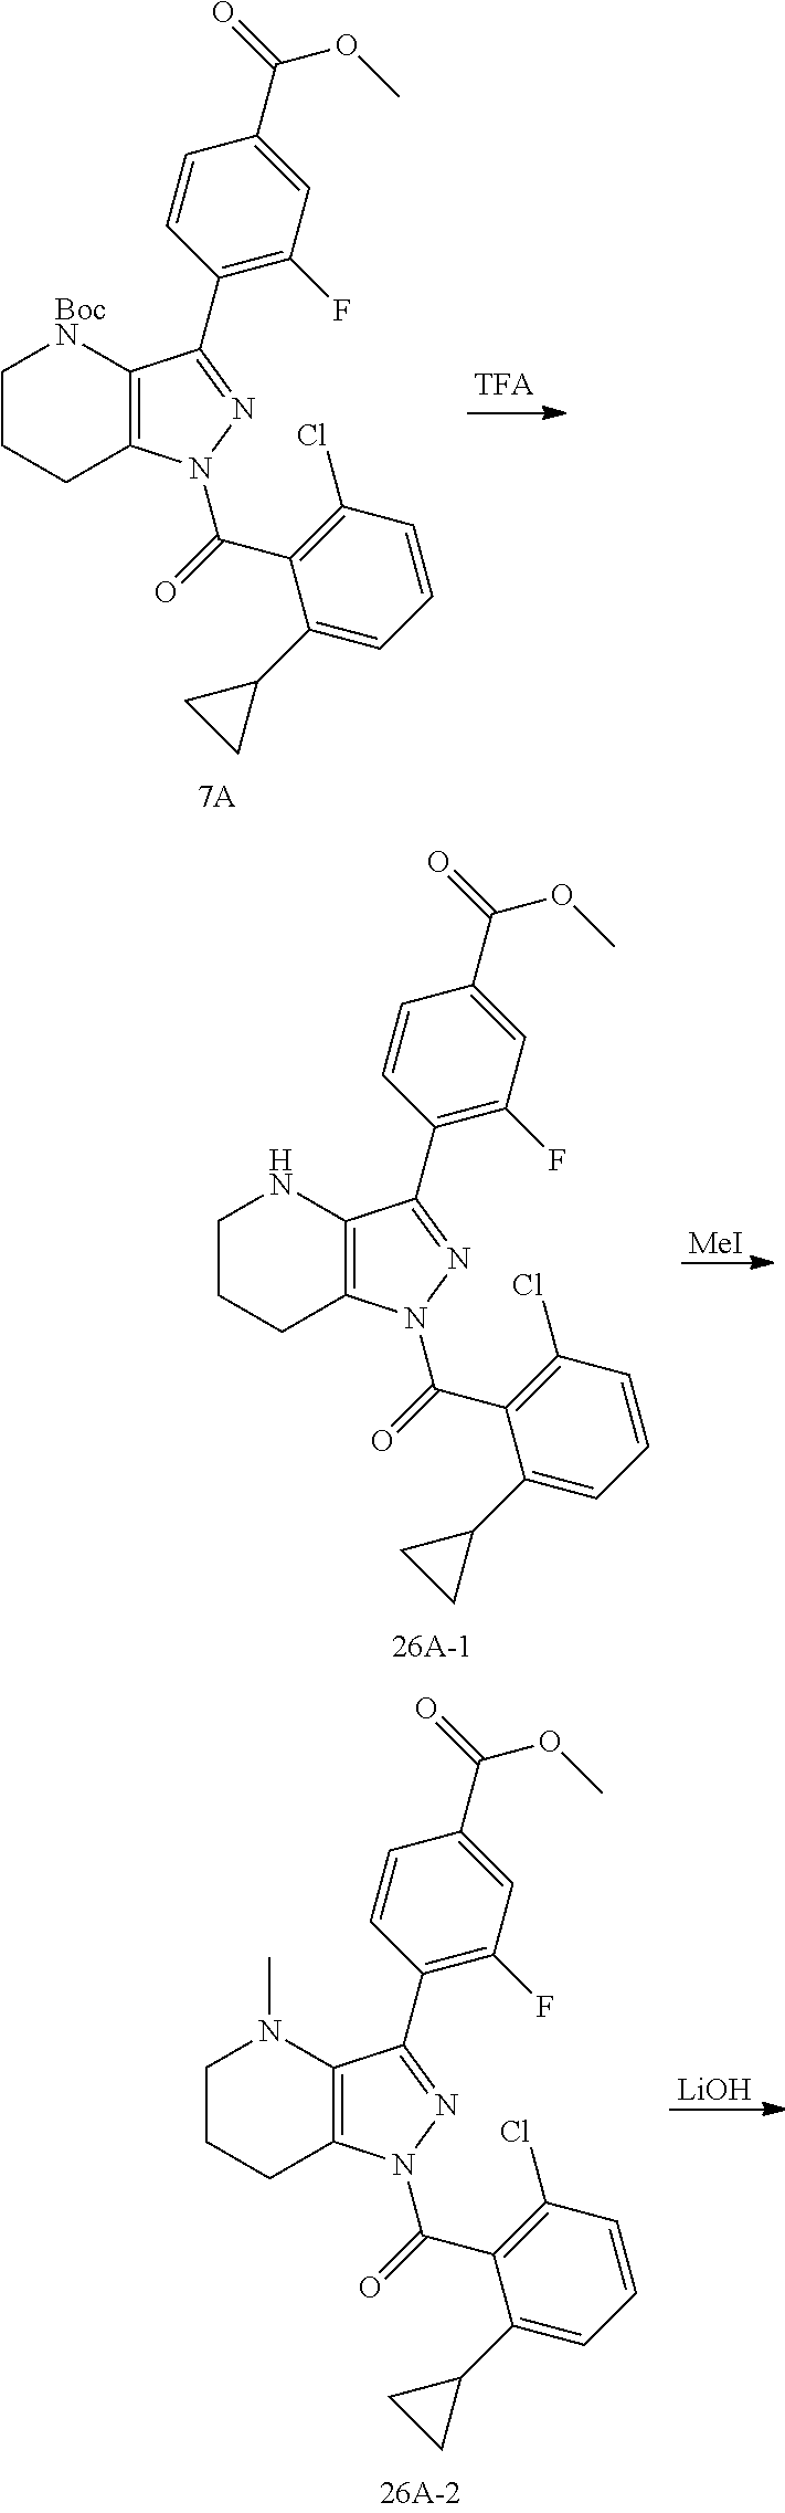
C12=C([BocN]CCC1)C(C1=C(F)C=C(C(=O)OC)C=C1)=NN2C(=O)C1=C(Cl)C=CC=C1C1CC1.C12=C(NCCC1)C(C1=C(F)C=C(C(=O)OC)C=C1)=NN2C(=O)C1=C(Cl)C=CC=C1C1CC1.[MeI].C12=C(N(C)CCC1)C(C1=C(F)C=C(C(=O)OC)C=C1)=NN2C(=O)C1=C(Cl)C=CC=C1C1CC1.[LiOH]
